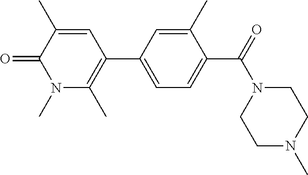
O=C1C(C)=CC(C2=CC=C(C(N3CCN(C)CC3)=O)C(C)=C2)=C(C)N1C
